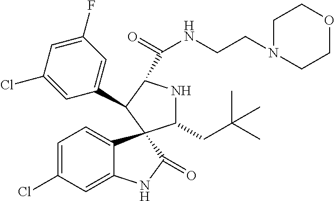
C1=C(Cl)C=C2C(=C1)C1(C(=O)N2)C(CC(C)(C)C)NC(C(=O)NCCN2CCOCC2)C1C1=CC(F)=CC(Cl)=C1
